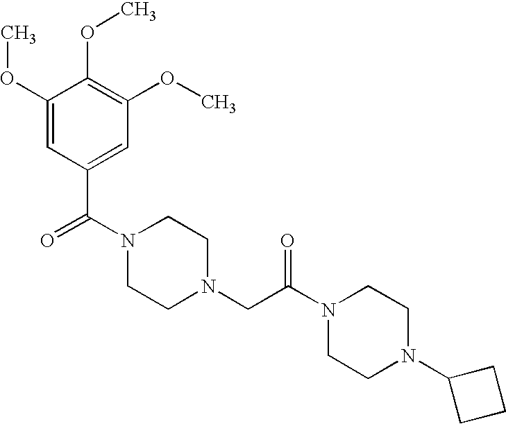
C1(OC)=CC(C(N2CCN(CC(N3CCN(C4CCC4)CC3)=O)CC2)=O)=CC(OC)=C1OC
